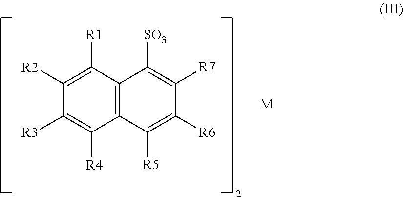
C1([R2])=C([R1])C2=C(C([R4])=C1[R3])C([R5])=C([R6])C([R7])=C2[SO3].[M]
